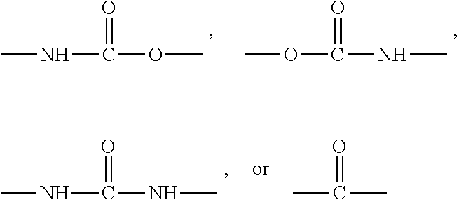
CNC(=O)OC.C(=O)(NC)OC.C(=O)(NC)NC.C(=O)(C)C
